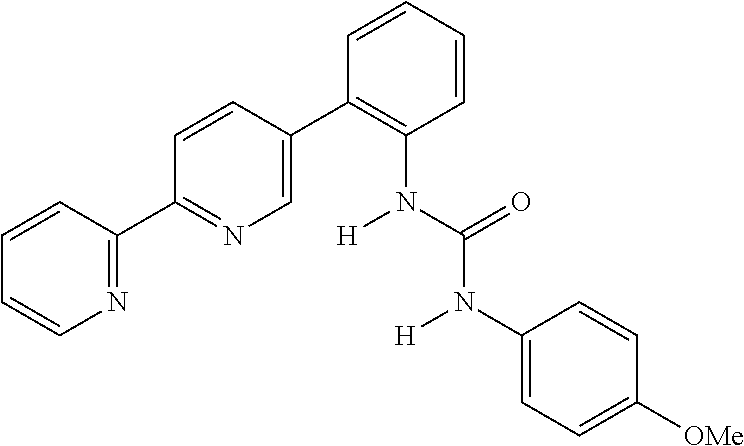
N1=C(C2=NC=C(C3=C(N(C(N(C4=CC=C([OMe])C=C4)[H])=O)[H])C=CC=C3)C=C2)C=CC=C1
